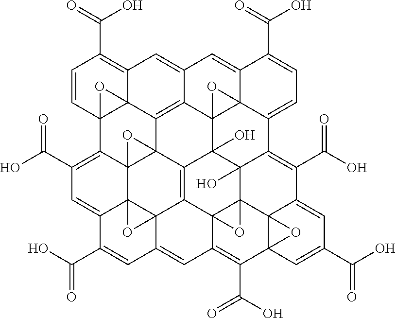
C1=CC23C4(C(=C1C(=O)O)C=C1C5=C4C46C7(C2=C(C(O)=O)C=C2C78C7(C9=C4C4(O)C5%10C5(C(=C1)C(C(=O)O)=CC=C5C1=C(C(O)=O)C5=CC(C(O)=O)=CC%11%12C5(C5(C41O)C9(C(=C%11C(O)=O)C=C7C=C2C(O)=O)O5)O%12)O%10)O8)O6)O3
